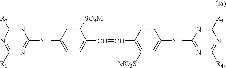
N1=C([R1])N=C(NC2=CC=C(C=CC3=C([MO3S])C=C(NC4=NC([R4])=NC([R3])=N4)C=C3)C([SO3M])=C2)N=C1[R2]
